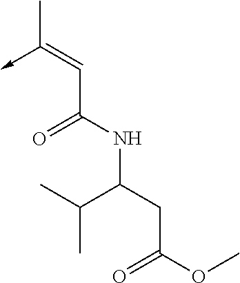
C(C(NC(CC(OC)=O)C(C)C)=O)=C(->C)C
